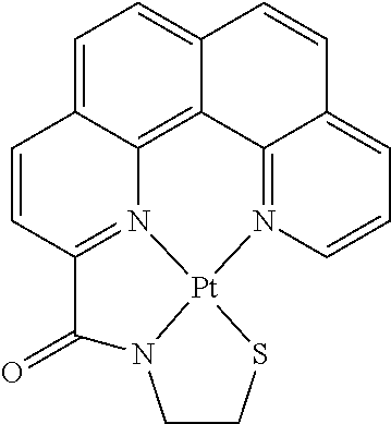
C1=C2C3=C4C(=C1)C=CC1=CC=CN(=C41)[Pt]14N3=C(C=C2)C(=O)N1CCS4
